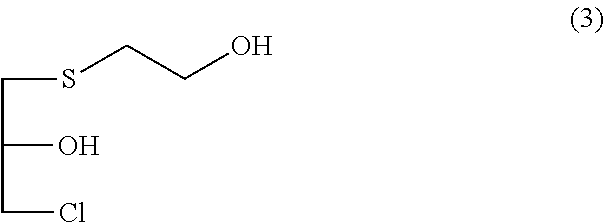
C(SCCO)C(O)CCl
